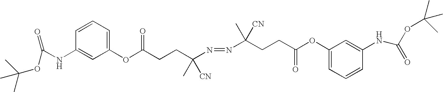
CC(C)(C)OC(NC1=CC(OC(CCC(N=NC(CCC(OC2=CC=CC(NC(OC(C)(C)C)=O)=C2)=O)(C)[CN])(C)[CN])=O)=CC=C1)=O
